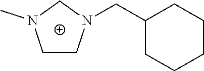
C1N(C)CCN1CC1CCCCC1
